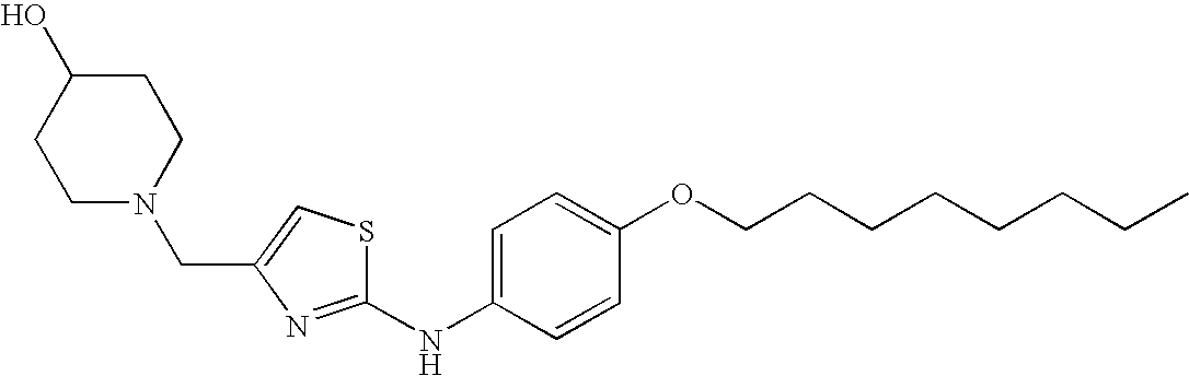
C1=C(NC2=NC(CN3CCC(O)CC3)=CS2)C=CC(OCCCCCCCC)=C1
